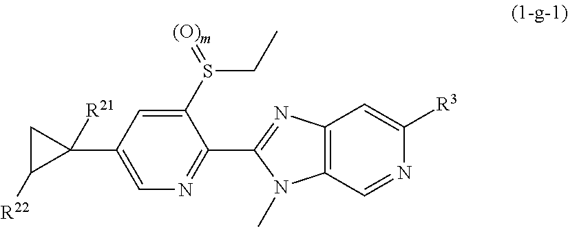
C1(S(=[(O)m])CC)=CC(C2([R21])CC2[R22])=CN=C1C1=NC2=C(N1C)C=NC([R3])=C2
